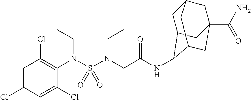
C1=C(Cl)C=C(Cl)C(N(S(N(CC)CC(NC2C3CC4CC(C(N)=O)(CC2C4)C3)=O)(=O)=O)CC)=C1Cl
